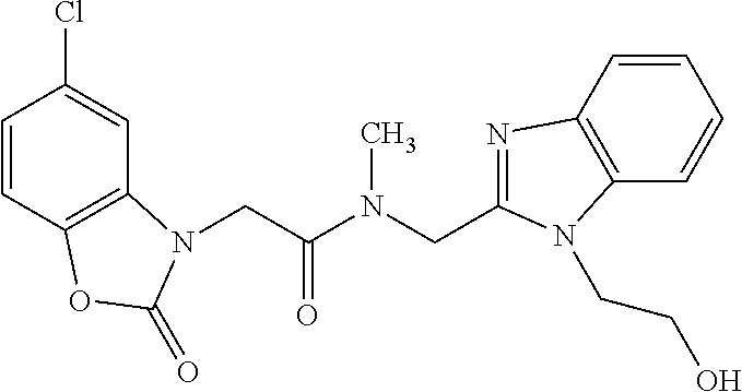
C1=CC2=C(C=C1Cl)N(CC(N(CC1=NC3=C(C=CC=C3)N1CCO)C)=O)C(=O)O2
